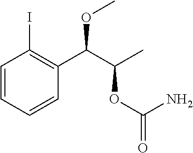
C1=CC=CC(C(C(C)OC(=O)N)OC)=C1I
